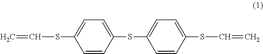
C=CSC1=CC=C(SC2=CC=C(SC=C)C=C2)C=C1
